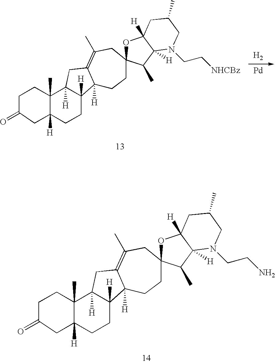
C1C(=O)CC2([H])C(C)(C1)C1([H])C([H])(CC2)C2([H])C(=C(C)CC3(CC2)OC2([H])C([H])(C3C)N(CC[NHCBz])CC(C)C2)C1.[H2].[Pd].C1C(=O)CC2([H])C(C)(C1)C1([H])C([H])(CC2)C2([H])C(=C(C)CC3(CC2)OC2([H])C([H])(C3C)N(CCN)CC(C)C2)C1
